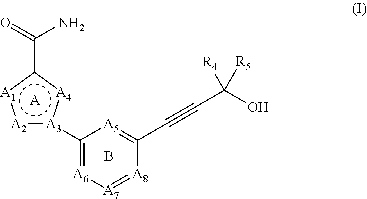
[A2]1:[A3](C2=[A6][A7]=[A8]C(C#CC(O)([R4])[R5])=[A5]2):[A4]c(C(=O)N)[A1]:1.[A].B
